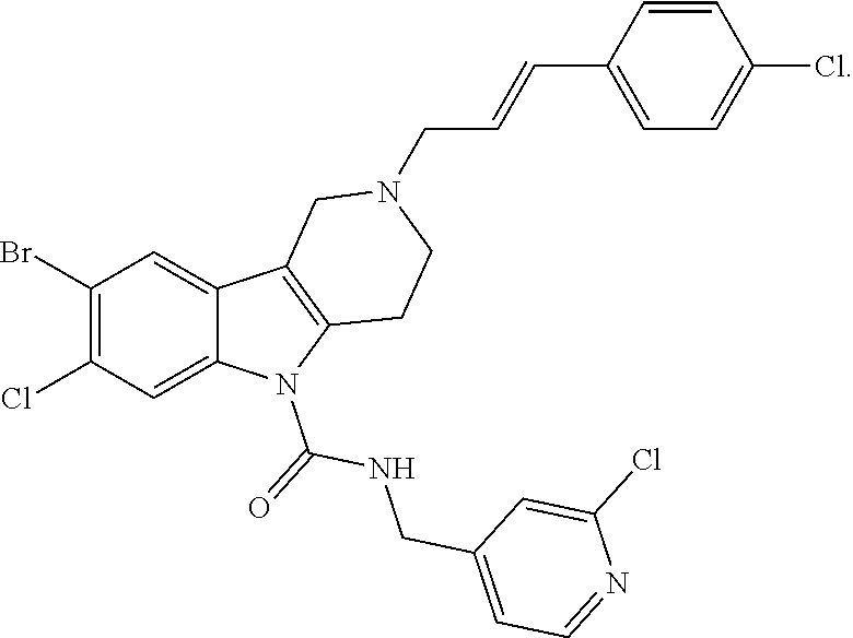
C1(Br)=C(Cl)C=C2C(=C1)C1=C(N2C(=O)NCC2=CC=NC(Cl)=C2)CCN(CC=CC2=CC=C(Cl)C=C2)C1
